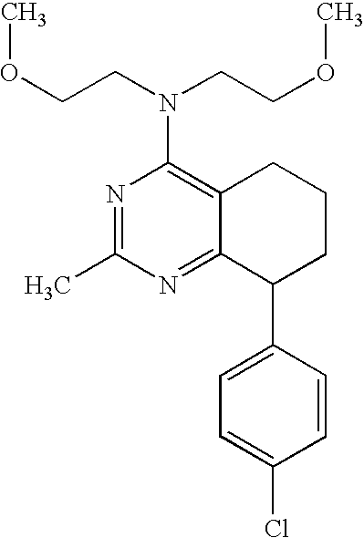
N1=C(C)N=C2C(=C1N(CCOC)CCOC)CCCC2C1=CC=C(Cl)C=C1
